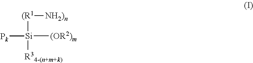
[(R1]([NH2)n])[Si]([(OR2)m])([Pk])[R34-(n+m+k)]
